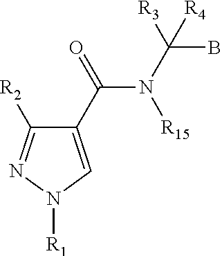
C1(C(=O)N(C([R3])(B)[R4])[R15])=CN([R1])N=C1[R2]
